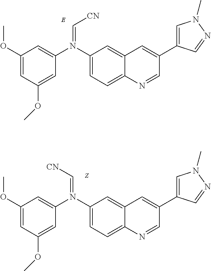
C(=N(C1=CC(OC)=CC(OC)=C1)C1=CC=C2C(=C1)C=C(C1=CN(C)N=C1)C=N2)[CN].C(=N(C1=CC(OC)=CC(OC)=C1)C1=CC=C2C(=C1)C=C(C1=CN(C)N=C1)C=N2)[CN]
